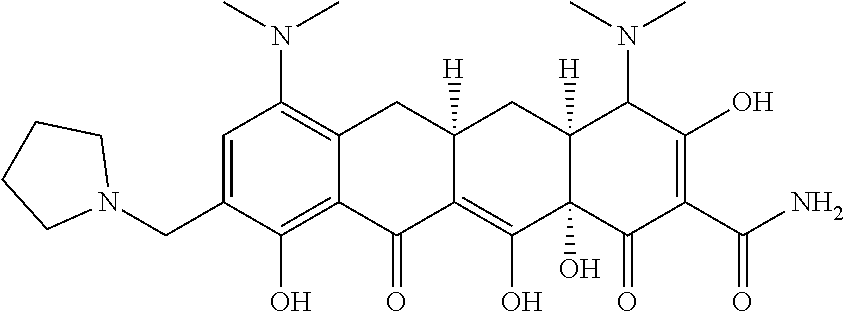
C1=C(CN2CCCC2)C(O)=C2C(=C1N(C)C)CC1([H])C(=C(O)C3(O)C([H])(C1)C(N(C)C)C(O)=C(C(N)=O)C3=O)C2=O
